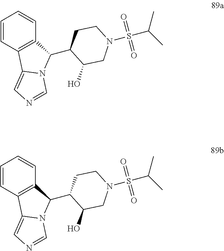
C1=CC2=C(C=C1)C(C1C(O)CN(S(C(C)C)(=O)=O)CC1)N1C2=CN=C1.C1=CC2=C(C=C1)C(C1C(O)CN(S(C(C)C)(=O)=O)CC1)N1C2=CN=C1
